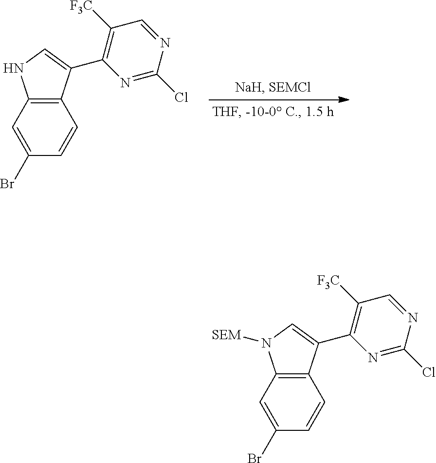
C1=C(Br)C=CC2=C1NC=C2C1=C([F3C])C=NC(Cl)=N1.C1=C(Br)C=CC2=C1N([SEM])C=C2C1=C([F3C])C=NC(Cl)=N1
